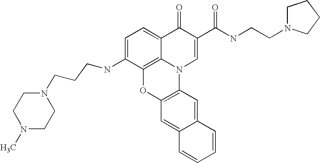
C1=C(NCCCN2CCN(C)CC2)C2=C3C(=C1)C(=O)C(C(NCCN1CCCC1)=O)=CN3C1=C(O2)C=C2C(=C1)C=CC=C2
